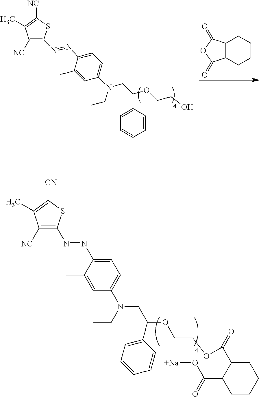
C12C(C(=O)OC1=O)CCCC2.[NC]C1=C(N=NC2=CC=C(N(CC(OCCO)C3=CC=CC=C3)CC)C=C2C)SC([NC])=C1C.[NC]C1=C(N=NC2=CC=C(N(CC(OCCOC(=O)C3C(C(=O)O[Na])CCCC3)C3=CC=CC=C3)CC)C=C2C)SC([CN])=C1C
